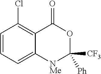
C1=CC=C2C(=C1Cl)C(=O)OC([CF3])([Ph])[NMe]2
